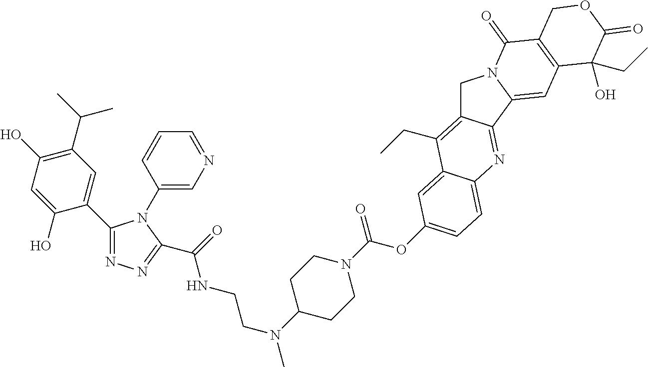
C1(C2=CC(C(C)C)=C(O)C=C2O)=NN=C(C(=O)NCCN(C)C2CCN(C(OC3=CC=C4C(=C3)C(CC)=C3CN5C(=CC6=C(C5=O)COC(=O)C6(CC)O)C3=N4)=O)CC2)N1C1=CN=CC=C1
